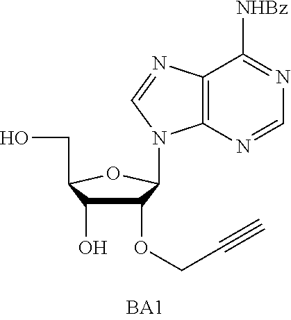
C1(OCC#C)C(O)C(CO)OC1N1C2=C(C([NHBz])=NC=N2)N=C1
